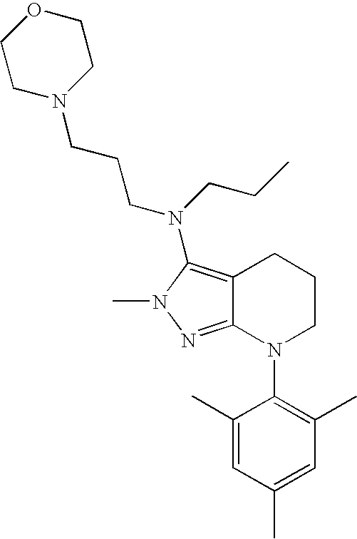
C12=NN(C)C(N(CCC)CCCN3CCOCC3)=C1CCCN2C1=C(C)C=C(C)C=C1C
